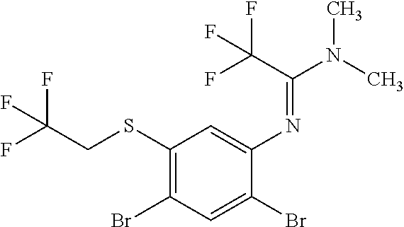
C1(SCC(F)(F)F)=C(Br)C=C(Br)C(N=C(N(C)C)C(F)(F)F)=C1
